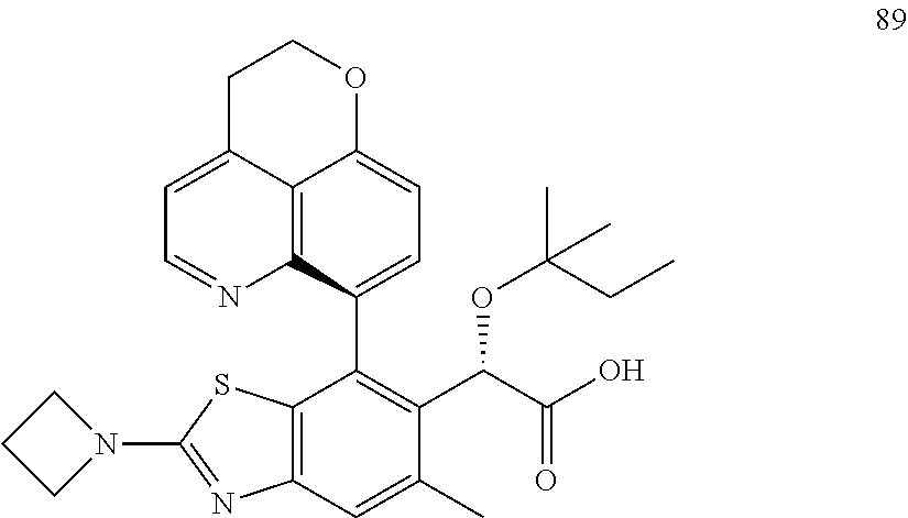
C12=C3C(C4=C(C(C(O)=O)OC(C)(CC)C)C(C)=CC5=C4SC(N4CCC4)=N5)=CC=C1OCCC2=CC=N3
